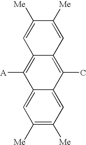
C1([Me])=C([Me])C=C2C(=C1)C([A])=C1C(=C2C)C=C([Me])C([Me])=C1
